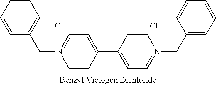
C1=CC(C2=CC=N(CC3=CC=CC=C3)C=C2)=CC=N1CC1=CC=CC=C1.[Cl-].[Cl-]
